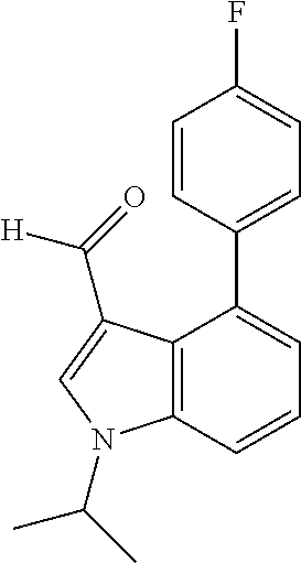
C1=CC(C2=CC=CC3=C2C(C(=O)[H])=CN3C(C)C)=CC=C1F
